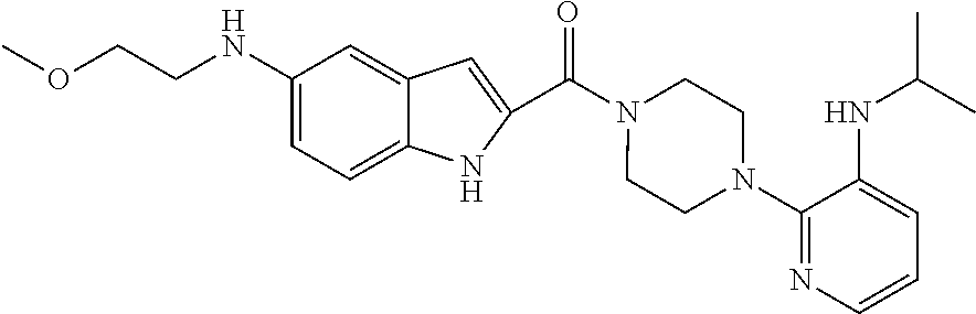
C1(NCCOC)=CC=C2C(=C1)C=C(C(N1CCN(C3=NC=CC=C3NC(C)C)CC1)=O)N2
